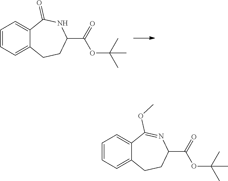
C1=CC=C2C(=O)NC(C(=O)OC(C)(C)C)CCC2=C1.C1=CC=C2C(OC)=NC(C(=O)OC(C)(C)C)CCC2=C1
